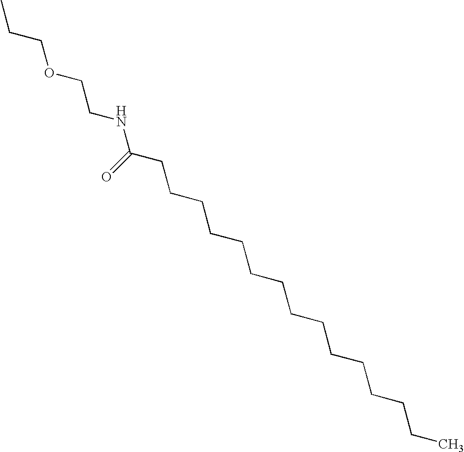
CCCOCCNC(=O)CCCCCCCCCCCCCCC
